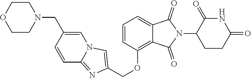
C1=CC(OCC2=CN3C=C(CN4CCOCC4)C=CC3=N2)=C2C(=C1)C(=O)N(C1CCC(=O)NC1=O)C2=O
